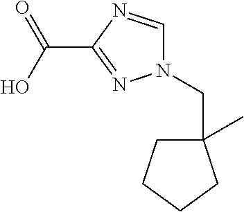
N1(CC2(C)CCCC2)C=NC(C(O)=O)=N1
